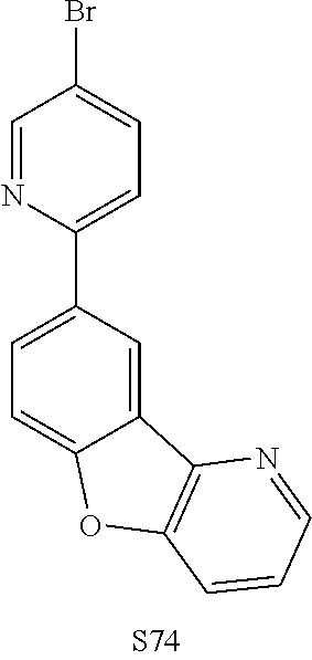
C1(C2=CC=C(Br)C=N2)=CC=C2C(=C1)C1=C(O2)C=CC=N1
